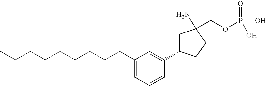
C1(CCCCCCCCC)=CC=CC(C2CC(N)(COP(O)(=O)O)CC2)=C1
